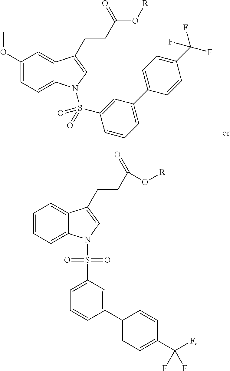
C1(OC)=CC=C2C(=C1)C(CCC(=O)O[R])=CN2S(C1=CC(C2=CC=C(C(F)(F)F)C=C2)=CC=C1)(=O)=O.C1=CC=C2C(=C1)C(CCC(=O)O[R])=CN2S(C1=CC=CC(C2=CC=C(C(F)(F)F)C=C2)=C1)(=O)=O
